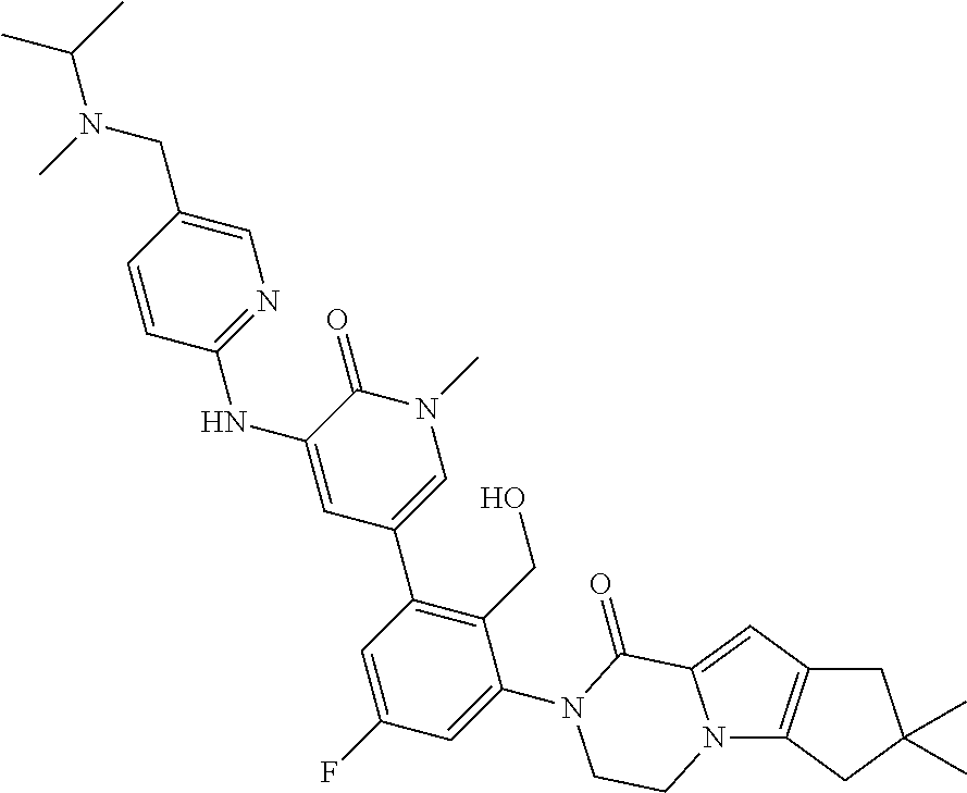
C1=CC(NC2=CC(C3=C(CO)C(N4C(=O)C5=CC6=C(N5CC4)CC(C)(C)C6)=CC(F)=C3)=CN(C)C2=O)=NC=C1CN(C(C)C)C
